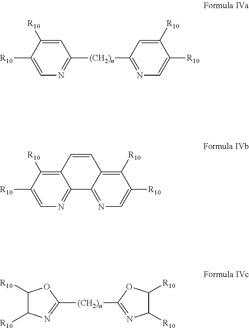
C1=C([R10])C([R10])=CN=C1[(CH2)n]C1=NC=C([R10])C([R10])=C1.C12=C([R10])C([R10])=CN=C1C1=NC=C([R10])C([R10])=C1C=C2.C1([(CH2)n]C2=NC([R10])C([R10])O2)=NC([R10])C([R10])O1
